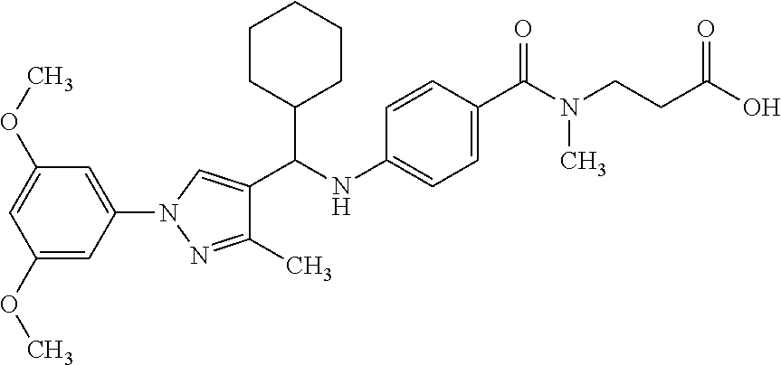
N1(C2=CC(OC)=CC(OC)=C2)N=C(C)C(C(NC2=CC=C(C(N(CCC(O)=O)C)=O)C=C2)C2CCCCC2)=C1
